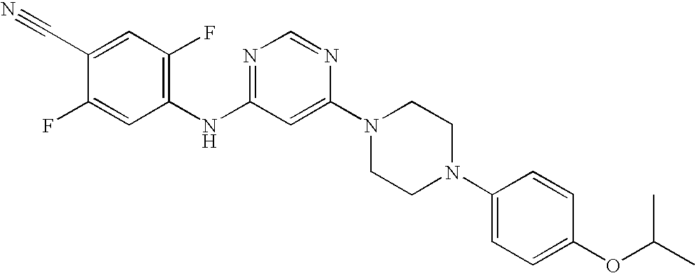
C1(C#N)=CC(F)=C(NC2=NC=NC(N3CCN(C4=CC=C(OC(C)C)C=C4)CC3)=C2)C=C1F
